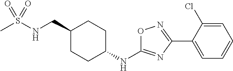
CS(NCC1CCC(NC2=NC(C3=CC=CC=C3Cl)=NO2)CC1)(=O)=O
